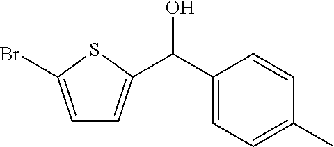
C1=C(Br)SC(C(C2=CC=C(C)C=C2)O)=C1
